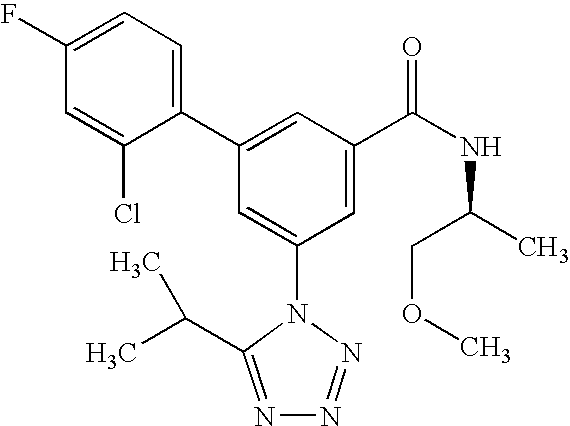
C1(C2=CC(C(NC(C)COC)=O)=CC(N3C(C(C)C)=NN=N3)=C2)=CC=C(F)C=C1Cl
